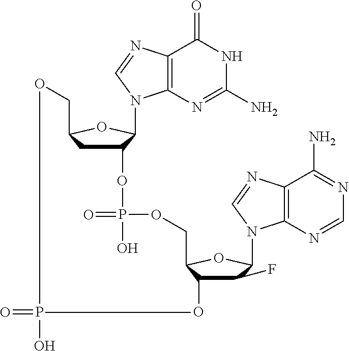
C12=C(N=C(N)NC1=O)N(C1C(OP(=O)(O)OCC3C(O)C(F)C(N4C5=C(C(N)=NC=N5)N=C4)O3)CC(CO)O1)C=N2.O=PO
